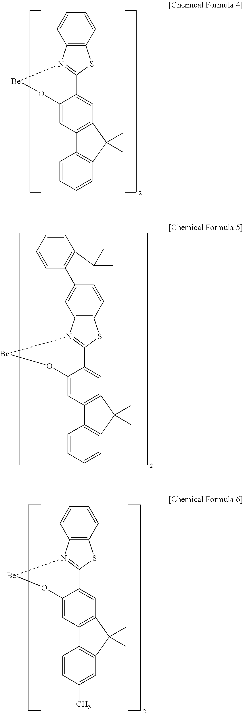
C1=CC=CC2=C1SC1=N2[Be]OC2=CC3=C(C=C21)C(C)(C)C1=C3C=CC=C1.C1=C2C(=CC3=C1SC1=N3[Be]OC3=CC4=C(C=C31)C(C)(C)C1=C4C=CC=C1)C1=C(C=CC=C1)C2(C)C.C1=CC=CC2=C1SC1=N2[Be]OC2=CC3=C(C=C21)C(C)(C)C1=C3C=CC(C)=C1
